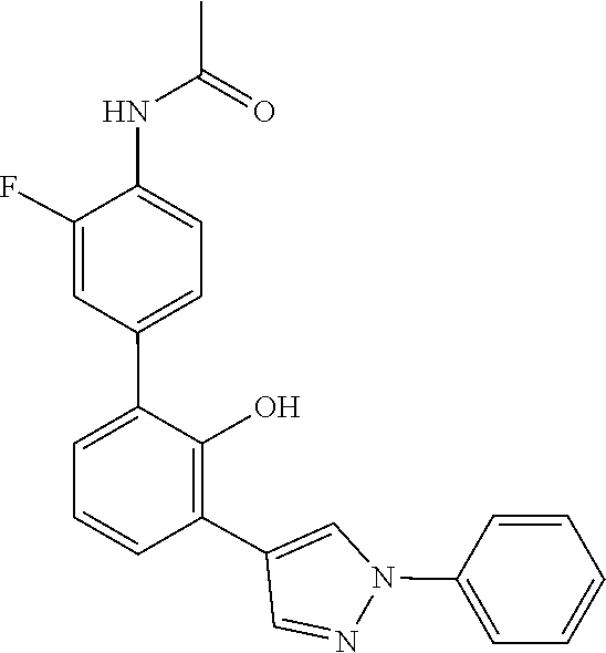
C1=C(F)C(NC(C)=O)=CC=C1C1=CC=CC(C2=CN(C3=CC=CC=C3)N=C2)=C1O
